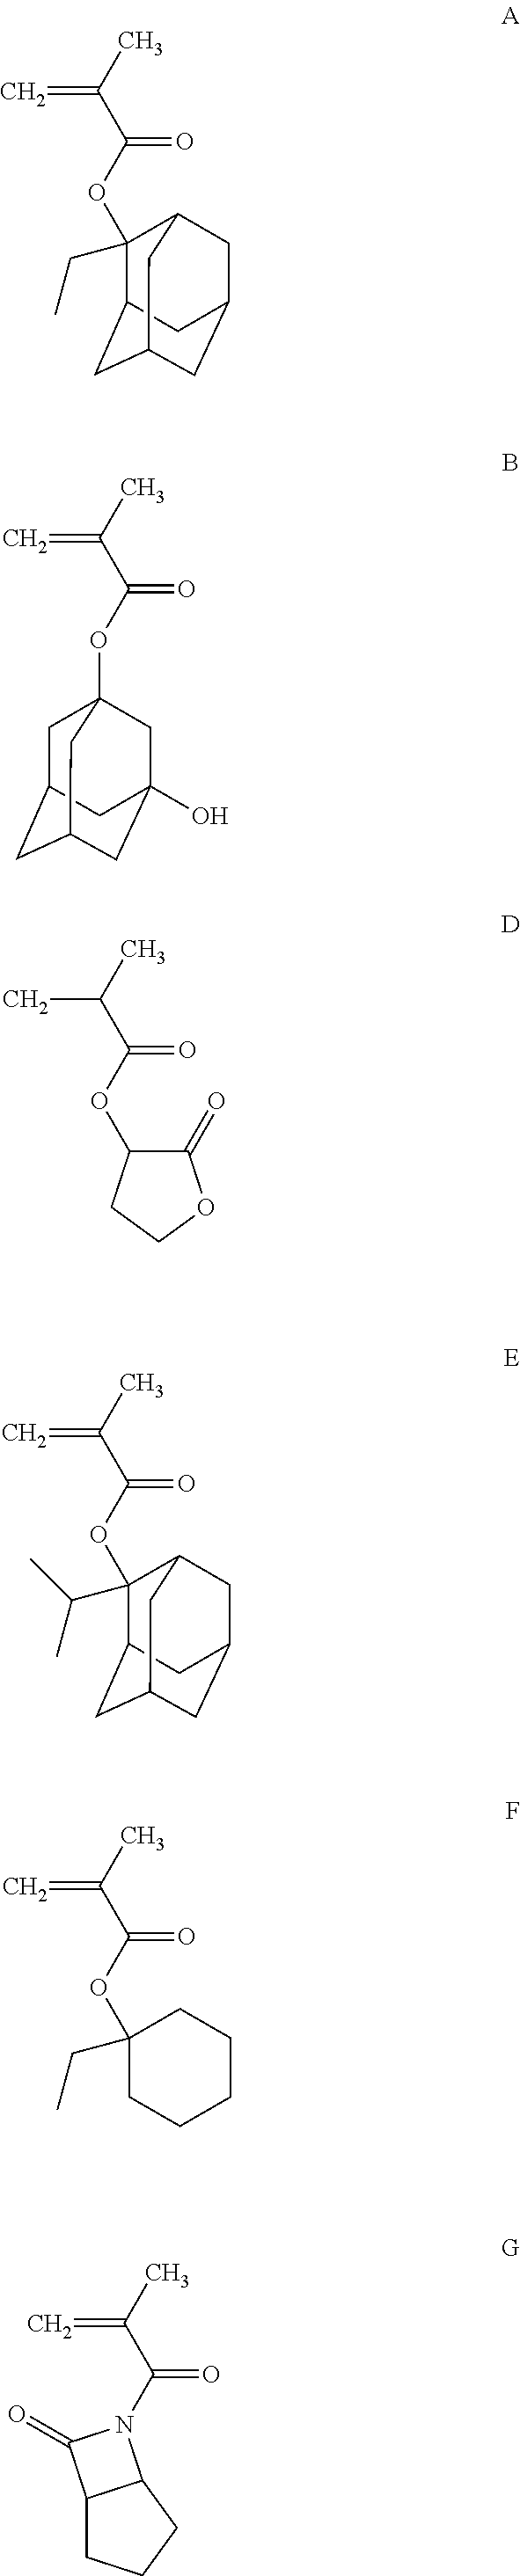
C1(CC)(OC(=O)C(=C)C)C2CC3CC(CC1C3)C2.C1CCCCC1(OC(=O)C(=C)C)CC.C1C2CC3CC(O)(CC1(OC(=O)C(=C)C)C3)C2.C1(OC(=O)C(C)C)C(=O)OCC1.C12CC3CC(CC(C3)C1(OC(=O)C(=C)C)C(C)C)C2.C12CCCC1N(C(=O)C(=C)C)C2=O
